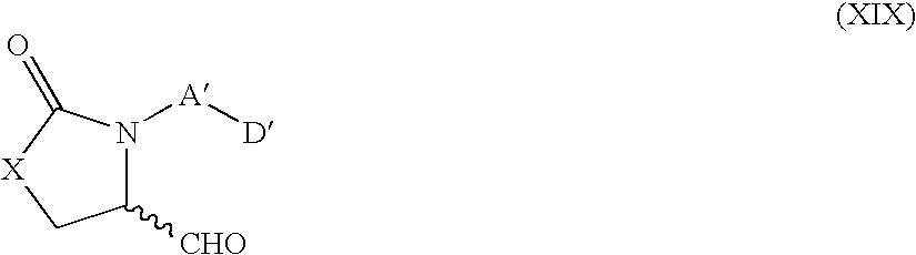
C1([CHO])N([A][D])C(=O)[X]C1
